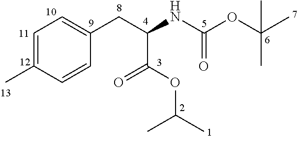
C1(CC(NC(OC(C)(C)C)=O)C(OC(C)C)=O)=CC=C(C)C=C1
